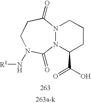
N12N(C(C(O)=O)CCC1)C(=O)N(N[R1])CCC2=O
